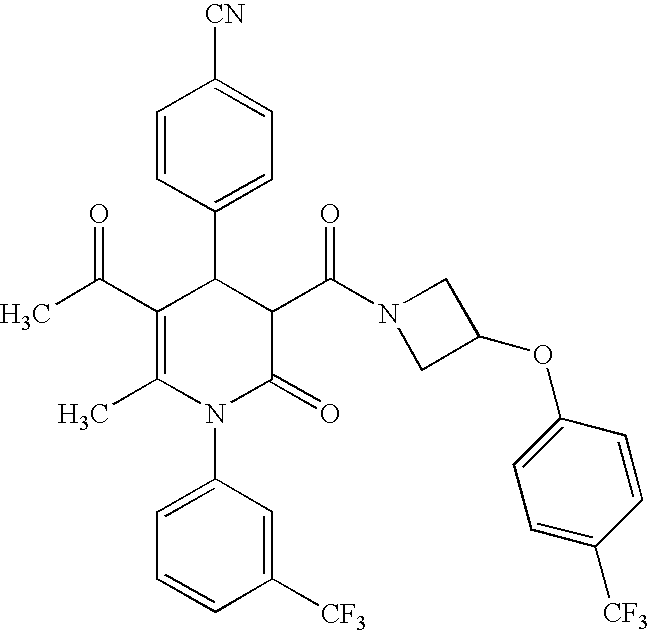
C1=CC(C2C(C(C)=O)=C(C)N(C3=CC=CC([CF3])=C3)C(=O)C2C(N2CC(OC3=CC=C([CF3])C=C3)C2)=O)=CC=C1[CN]
